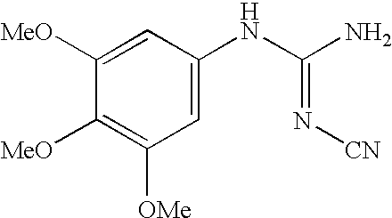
C1=C([MeO])C([MeO])=C([OMe])C=C1NC(N)=N[CN]
